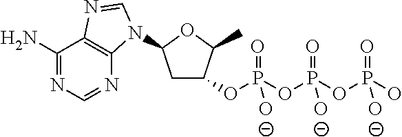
C1(N)=NC=NC2=C1N=CN2C1CC(OP(OP(OP(O)(=O)[O-])(=O)[O-])(=O)[O-])C(C)O1
